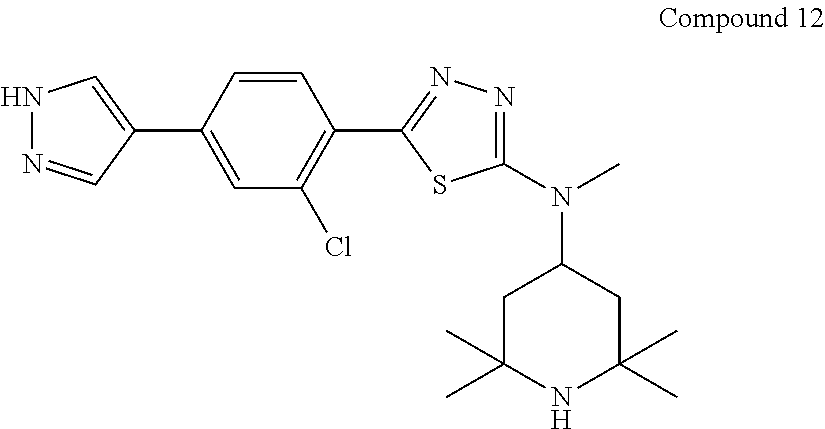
C1=CC(C2=CNN=C2)=CC(Cl)=C1C1=NN=C(N(C2CC(C)(C)NC(C)(C)C2)C)S1
